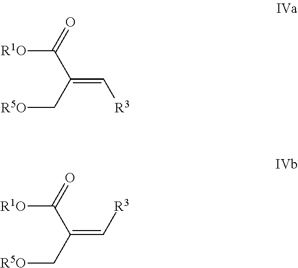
[R1O]C(=O)C(C[R5O])=C[R3].[R1O]C(=O)C(C[R5O])=C[R3]
